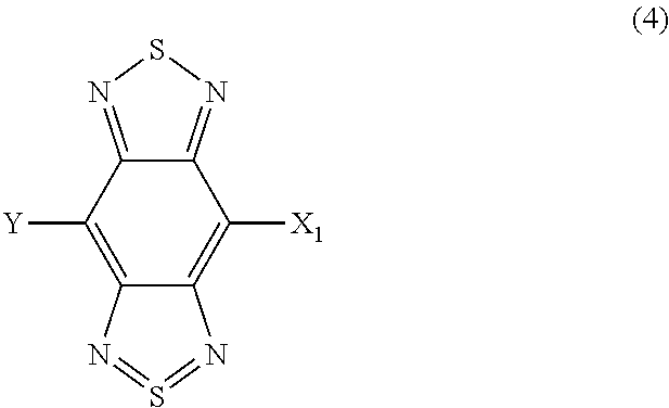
C12=C([Y])C3=NSN=C3C([X1])=C1N=S=N2
